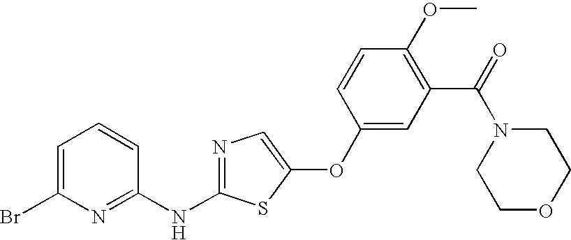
C1=C(Br)N=C(NC2=NC=C(OC3=CC(C(=O)N4CCOCC4)=C(OC)C=C3)S2)C=C1
